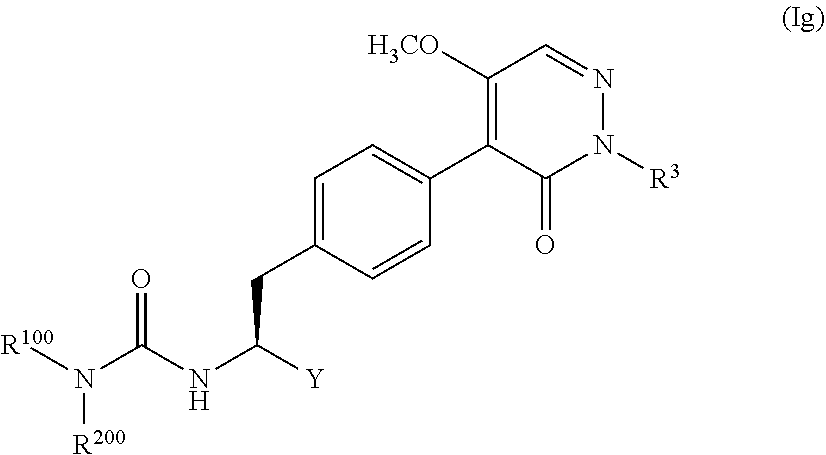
N(C(NC([Y])CC1=CC=C(C2=C([H3CO])C=NN([R3])C2=O)C=C1)=O)([R100])[R200]
